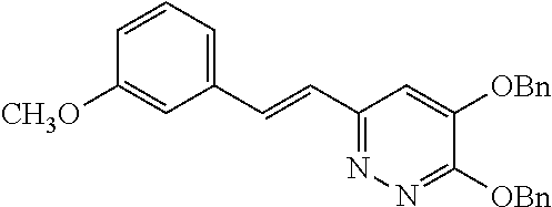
C1=CC=C(C=CC2=NN=C([OBn])C([OBn])=C2)C=C1[CH3O]
